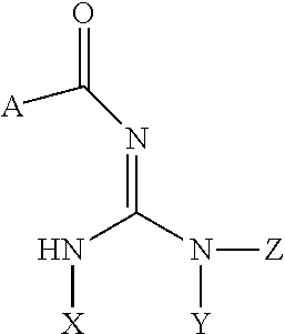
N([X])C(N([Y])[Z])=NC([A])=O
